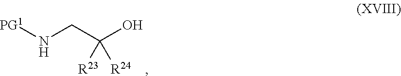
[PG1]NCC(O)([R24])[R23]
